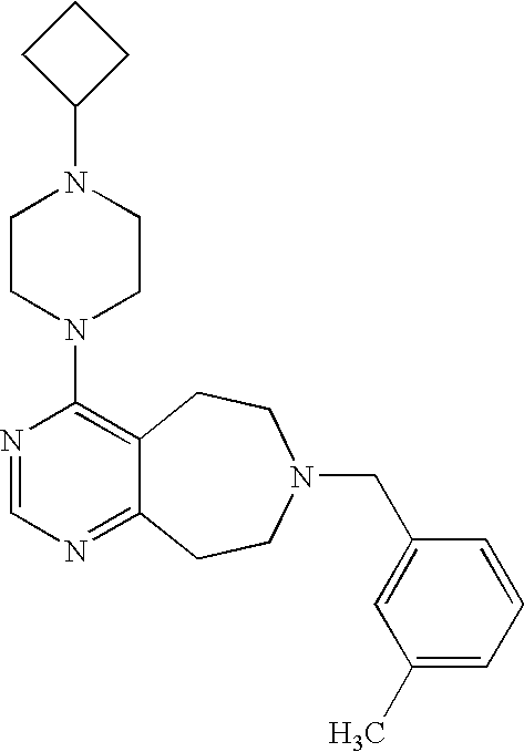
C1CC(N2CCN(C3=C4C(=NC=N3)CCN(CC3=CC(C)=CC=C3)CC4)CC2)C1
